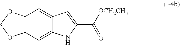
C1=C2C(=CC3=C1OCO3)C=C(C([OCH2CH3])=O)N2
